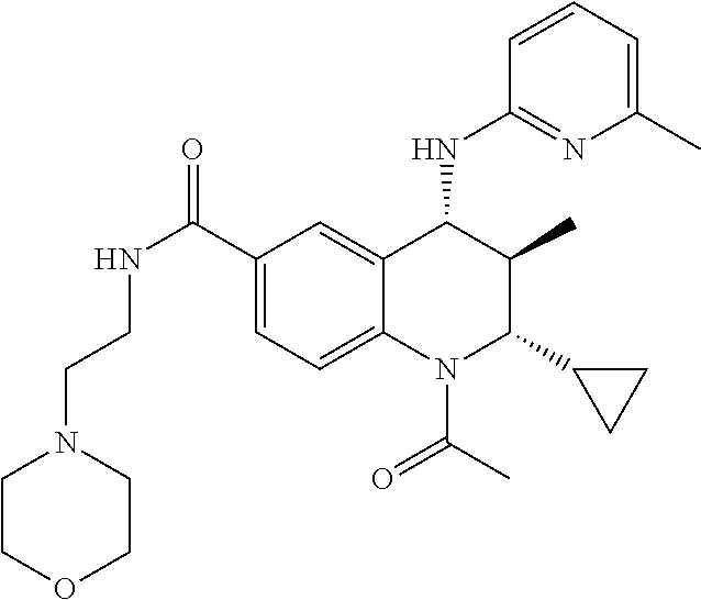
C1(C(=O)NCCN2CCOCC2)=CC=C2C(=C1)C(NC1=NC(C)=CC=C1)C(C)C(C1CC1)N2C(=O)C
